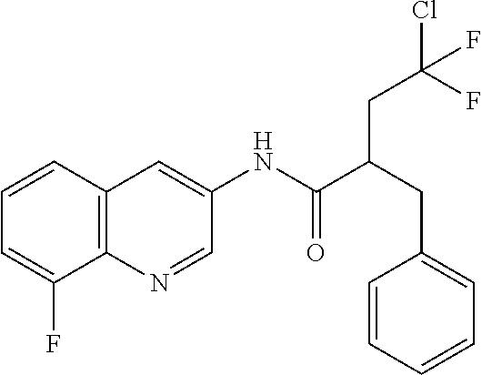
C12=C(C=CC=C1F)C=C(NC(=O)C(CC1=CC=CC=C1)CC(Cl)(F)F)C=N2
